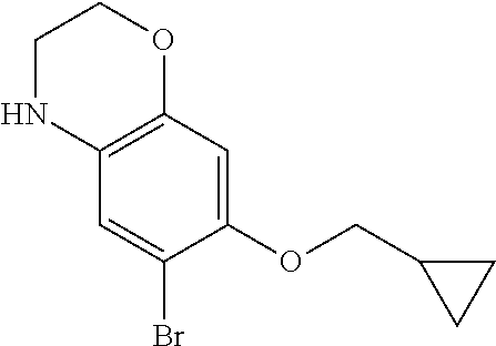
C1NC2=C(OC1)C=C(OCC1CC1)C(Br)=C2
